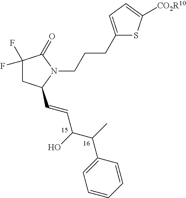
C1(C(C)C(C=CC2CC(F)(F)C(=O)N2CCCC2=CC=C([CO2R10])S2)O)=CC=CC=C1
